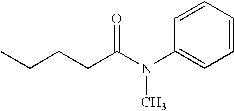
C1=CC=CC=C1N(C(CCCC)=O)C
